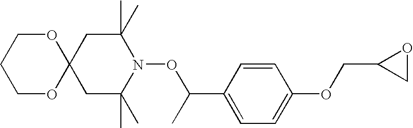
C12(CC(C)(C)N(OC(C3=CC=C(OCC4CO4)C=C3)C)C(C)(C)C1)OCCCO2
